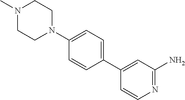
N1(C)CCN(C2=CC=C(C3=CC(N)=NC=C3)C=C2)CC1
